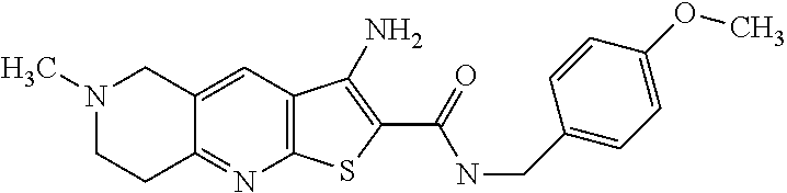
N1(C)CCC2=NC3=C(C=C2C1)C(N)=C(C(=O)NCC1=CC=C(OC)C=C1)S3
